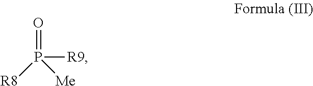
O=P([R9])([R8])[Me]
